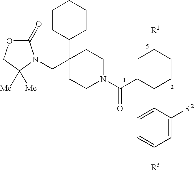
C1CC(C2(CN3C(=O)OCC3([Me])[Me])CCN(C(C3C(C4=CC=C([R3])C=C4[R2])CCC([R1])C3)=O)CC2)CCC1
